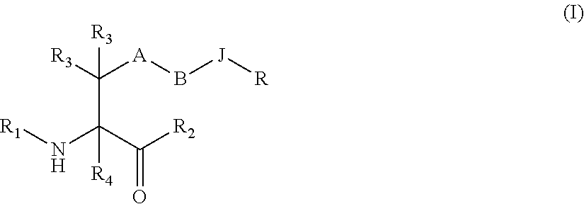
C(C(C(=O)[R2])(N[R1])[R4])([R3])([A]B[J][R])[R3]
